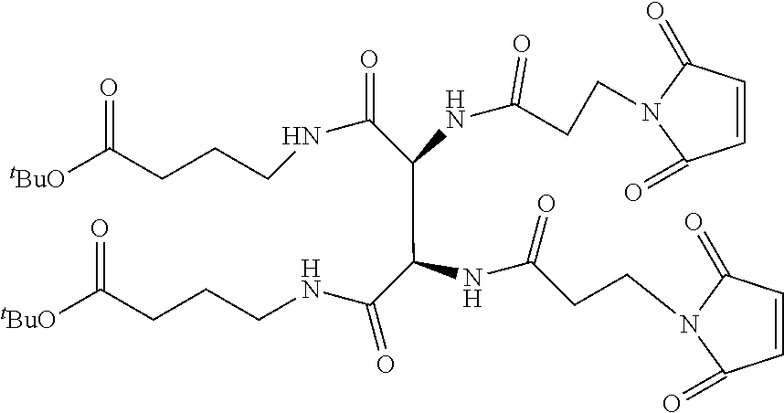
C([tBuO])(CCCNC(C(C(NC(CCN1C(=O)C=CC1=O)=O)C(NCCCC([tBuO])=O)=O)NC(CCN1C(=O)C=CC1=O)=O)=O)=O
